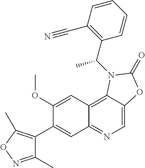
C1(C2=CC3=NC=C4C(=C3C=C2OC)N(C(C2=C(C#N)C=CC=C2)C)C(=O)O4)=C(C)ON=C1C
